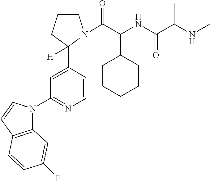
C1=CC(C2([H])CCCN2C(C(NC(C(NC)C)=O)C2CCCCC2)=O)=CC(N2C3=C(C=C2)C=CC(F)=C3)=N1
